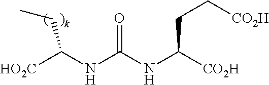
[HO2C]C(NC(NC([CO2H])CC[CO2H])=O)CC
